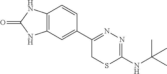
C12=C(C=C(C3=NN=C(NC(C)(C)C)SC3)C=C1)NC(=O)N2
